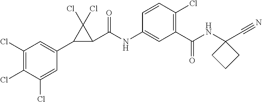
C1(Cl)=C(Cl)C(Cl)=CC(C2C(C(NC3=CC(C(NC4(C#N)CCC4)=O)=C(Cl)C=C3)=O)C2(Cl)Cl)=C1
